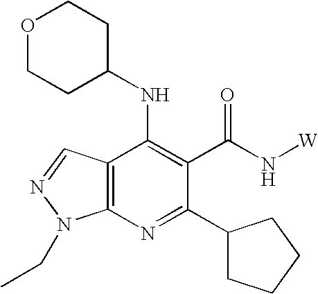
C12=C(N=C(C3CCCC3)C(C(N[W])=O)=C1NC1CCOCC1)N(CC)N=C2
